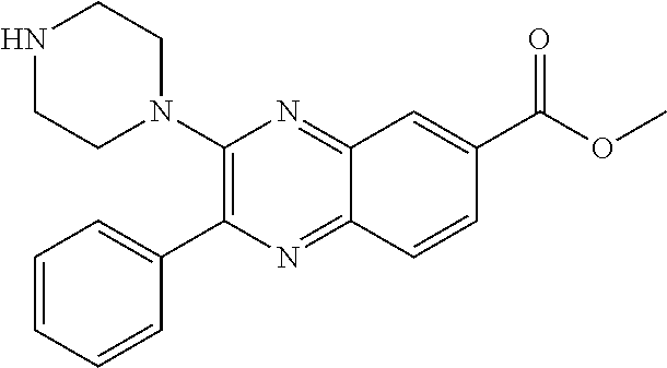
C1(N2CCNCC2)=C(C2=CC=CC=C2)N=C2C(=N1)C=C(C(OC)=O)C=C2
